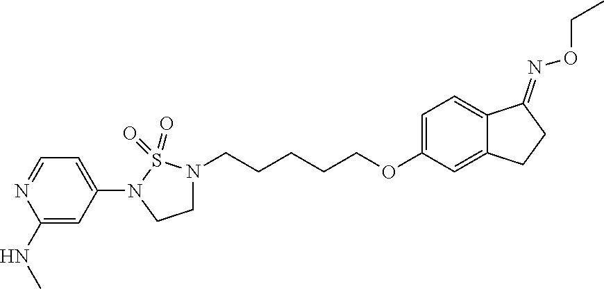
C1(N2CCN(CCCCCOC3=CC=C4C(=C3)CCC4=NOCC)S2(=O)=O)=CC=NC(NC)=C1
